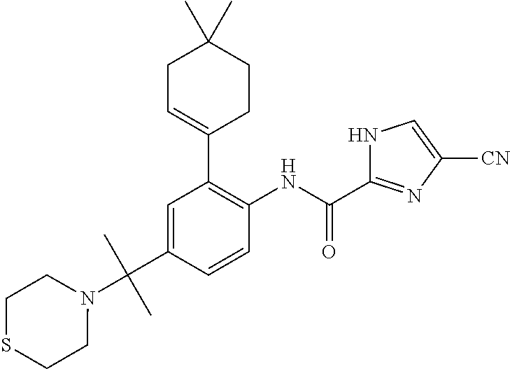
C1=C(C(N2CCSCC2)(C)C)C=CC(NC(=O)C2=NC([CN])=CN2)=C1C1=CCC(C)(C)CC1
